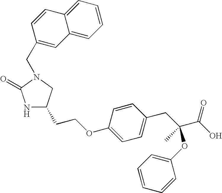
N1C(CCOC2=CC=C(CC(C(O)=O)(C)OC3=CC=CC=C3)C=C2)CN(CC2=CC3=CC=CC=C3C=C2)C1=O
